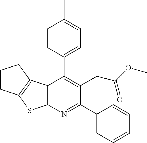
C12=C(N=C(C3=CC=CC=C3)C(CC(OC)=O)=C1C1=CC=C(C)C=C1)SC1=C2CCC1
